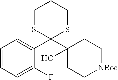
C1=CC=C(F)C(C2(C3(O)CC[NBoc]CC3)SCCCS2)=C1
